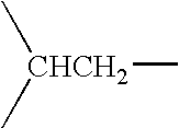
C[CHCH2](C)C
